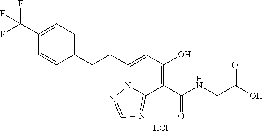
C1(CCC2=CC(O)=C(C(NCC(O)=O)=O)C3=NC=NN23)=CC=C(C(F)(F)F)C=C1.Cl
